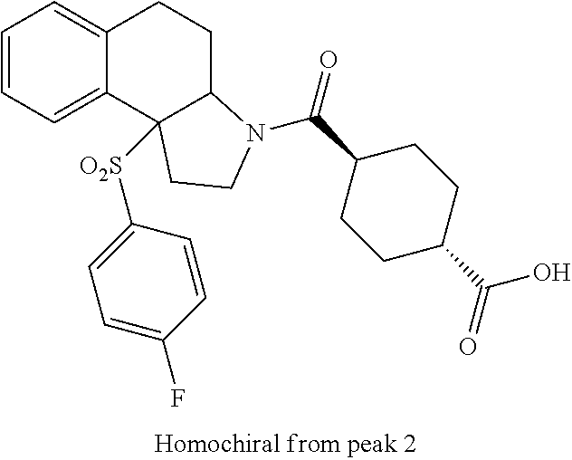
C1=CC=C2C(=C1)CCC1C2([O2S]C2=CC=C(F)C=C2)CCN1C(C1CCC(C(=O)O)CC1)=O
